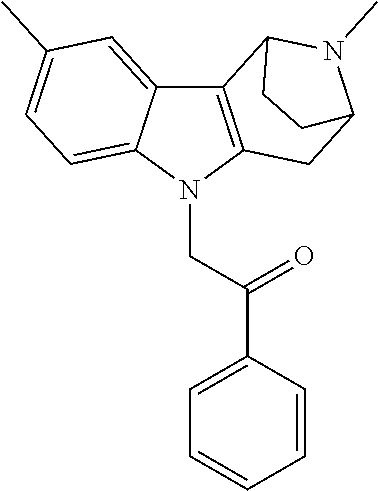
C12=CC(C)=CC=C1N(CC(=O)C1=CC=CC=C1)C1=C2C2N(C)C(C1)CC2
